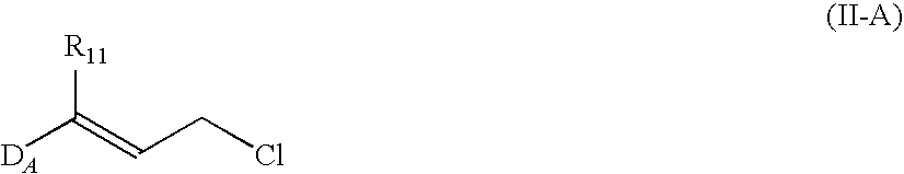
[DA]C(=CCCl)[R11]
